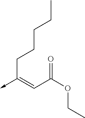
C(C(OCC)=O)=C(->C)CCCCC
